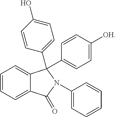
C12=CC=CC=C1C(=O)N(C1=CC=CC=C1)C2(C1=CC=C([OH])C=C1)C1=CC=C(O)C=C1
